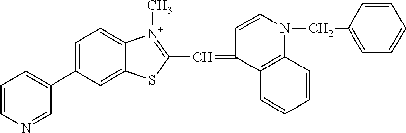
C1(C2=CC=CN=C2)=CC=C2C(=C1)SC(C=C1C=CN(CC3=CC=CC=C3)C3=C1C=CC=C3)=[N+]2C
